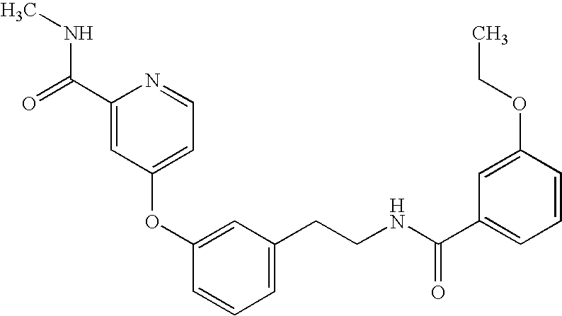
C1(OC2=CC(CCNC(=O)C3=CC=CC(OCC)=C3)=CC=C2)=CC=NC(C(NC)=O)=C1
